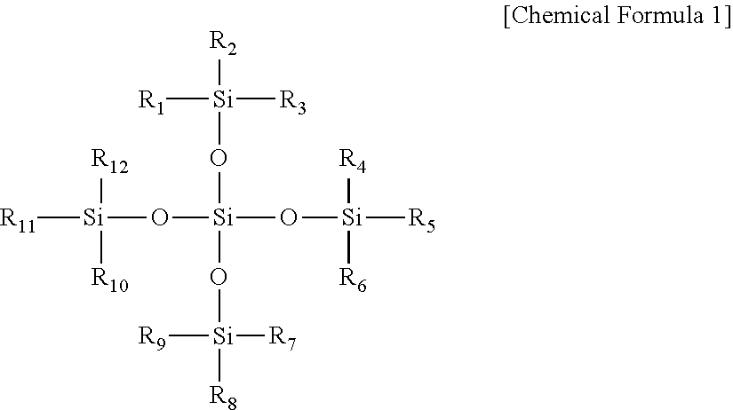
[Si](O[Si]([R2])([R1])[R3])(O[Si]([R8])([R7])[R9])(O[Si]([R10])([R12])[R11])O[Si]([R4])([R6])[R5]
